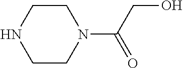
C1CN(C(CO)=O)CCN1
